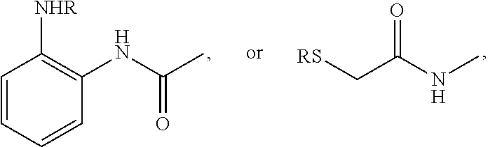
[RS]CC(NC)=O.C1=CC=CC(NC(C)=O)=C1[NHR]
